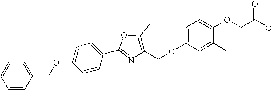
C1=CC(C2=NC(COC3=CC=C(OCC(O)=O)C(C)=C3)=C(C)O2)=CC=C1OCC1=CC=CC=C1
